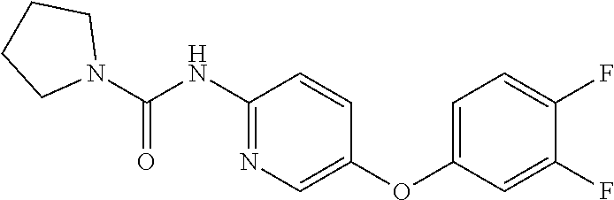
N1(C(=O)NC2=NC=C(OC3=CC=C(F)C(F)=C3)C=C2)CCCC1
